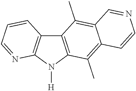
C12=C(N([H])C3=C1C=CC=N3)C(C)=C1C(=C2C)C=NC=C1
